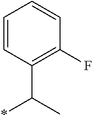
C1=CC(C(C)*)=C(F)C=C1
